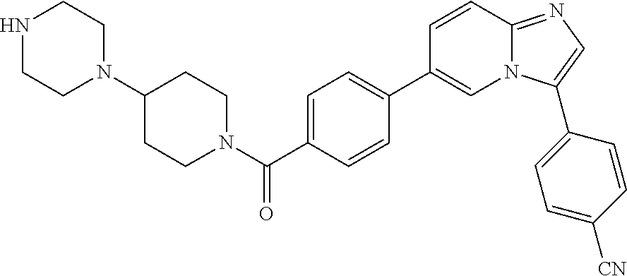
C1=C(C(N2CCC(N3CCNCC3)CC2)=O)C=CC(C2=CN3C(=NC=C3C3=CC=C([CN])C=C3)C=C2)=C1
